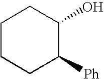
C1CCC([Ph])C(O)C1
